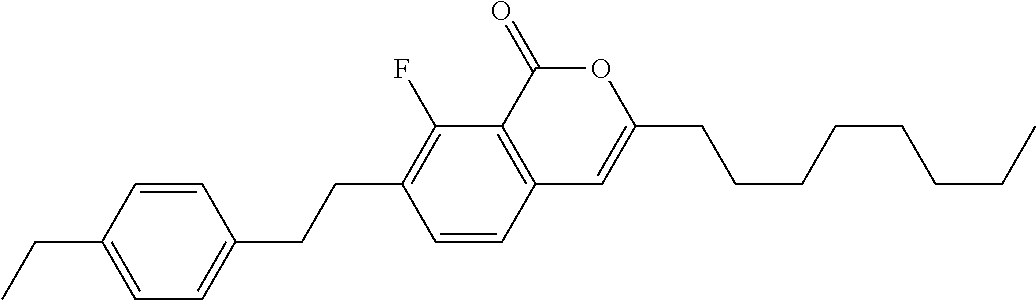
C12=C(C(=O)OC(CCCCCCCC)=C1)C(F)=C(CCC1=CC=C(CC)C=C1)C=C2
